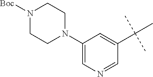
C1(N2CCN([Boc])CC2)=CN=CC(C(C)(C)C)=C1
